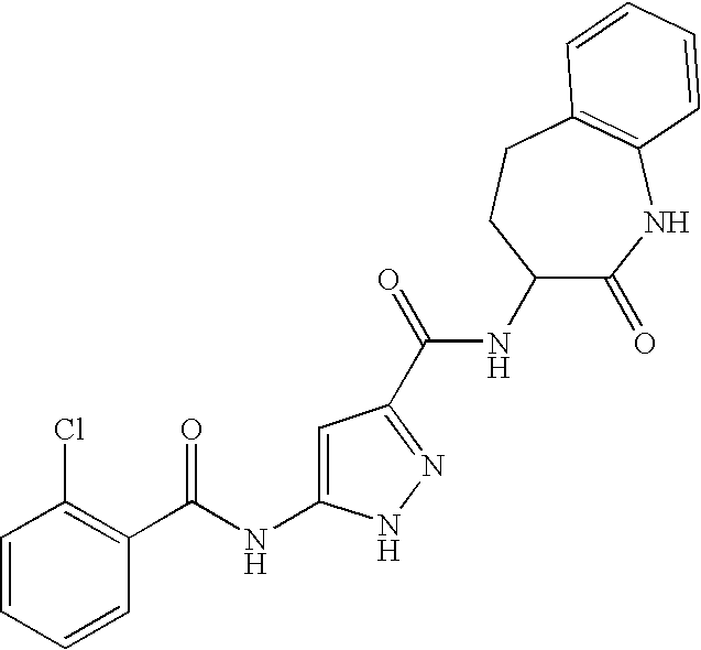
C1=CC=CC(C(=O)NC2=CC(C(NC3C(=O)NC4=C(CC3)C=CC=C4)=O)=NN2)=C1Cl
